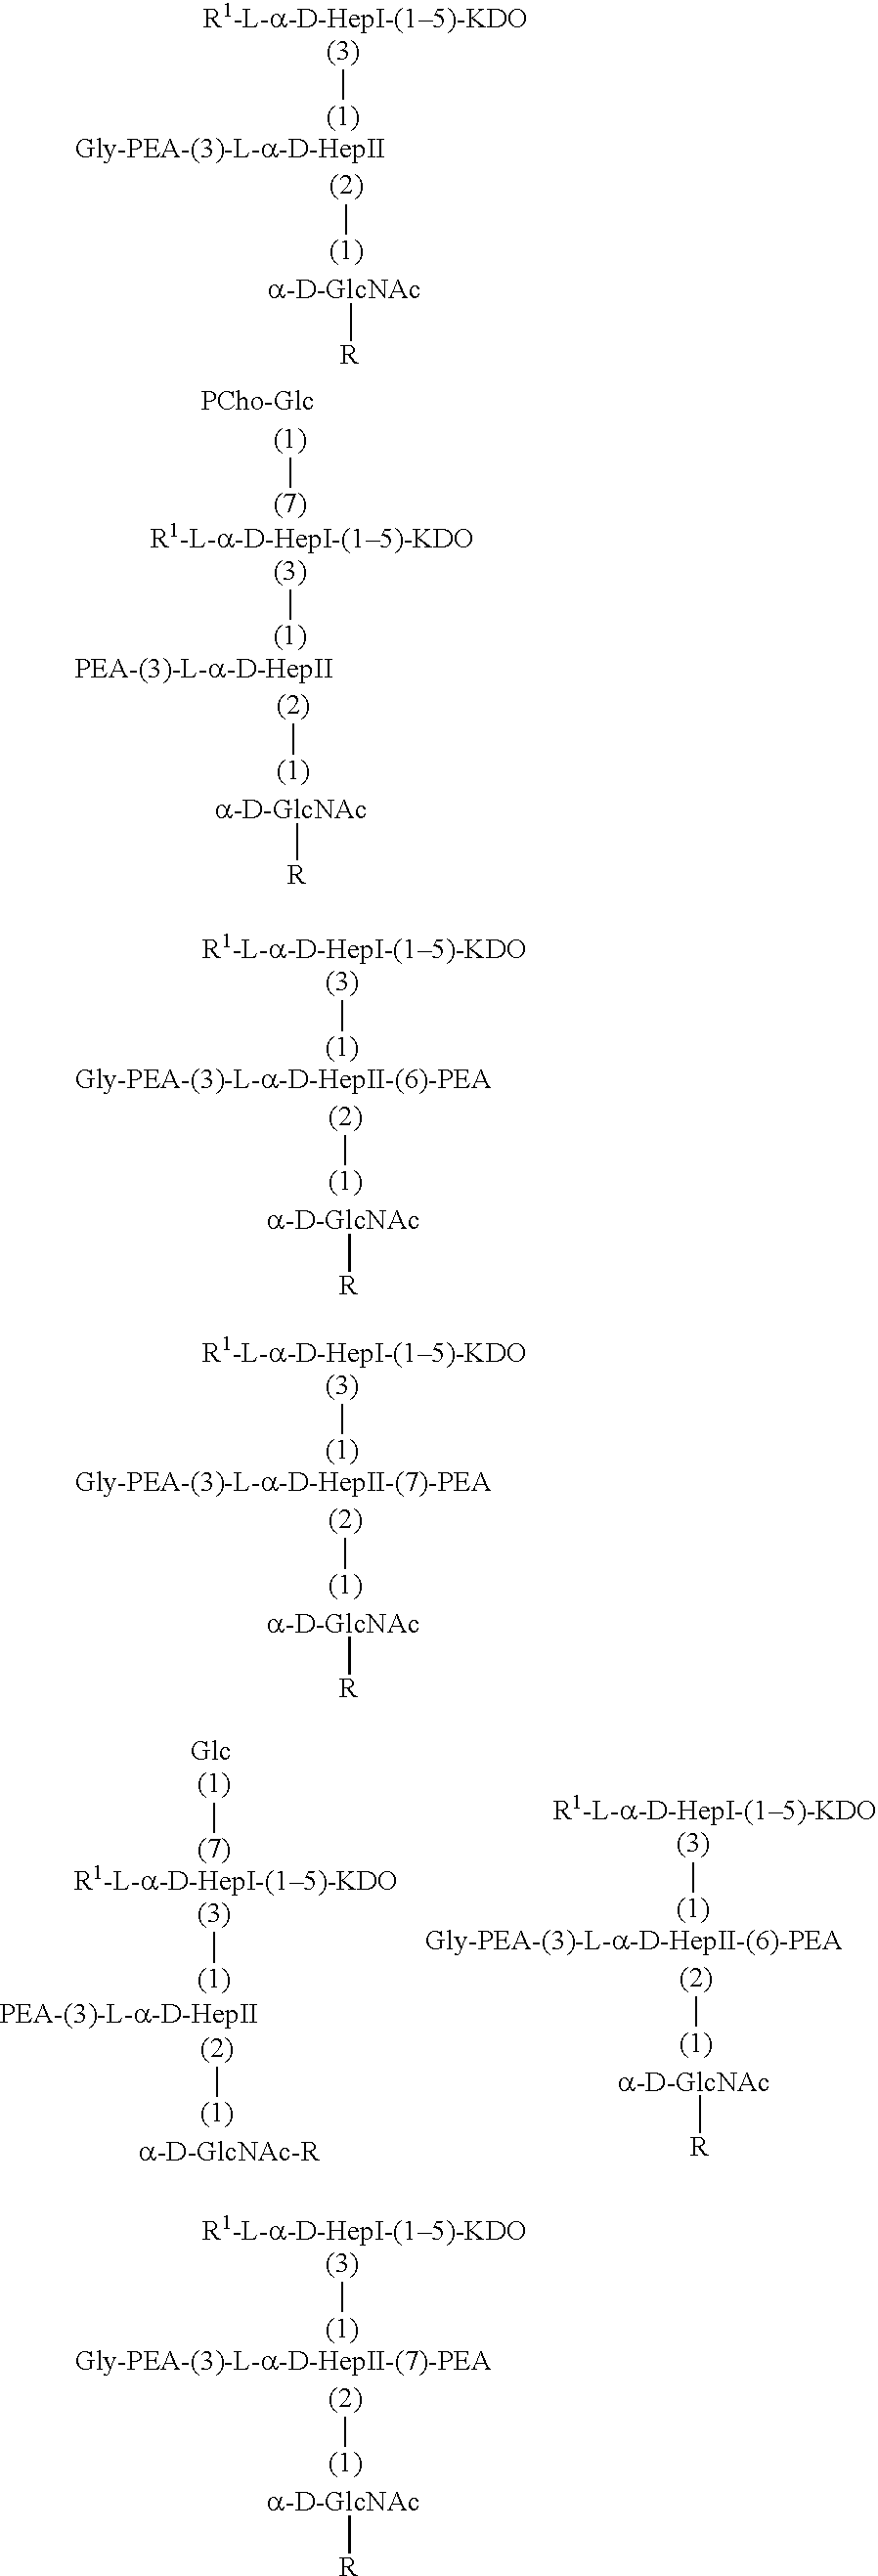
[(1)][(3)].[(1)][(2)].[R][a-D-GlcNAc].[(1)][(3)].[(1)][(2)].[R][a-D-GlcNAc].[(1)][(3)].[(1)][(2)].[R][a-D-GlcNAc].[(7)][(1)].[(1)][(3)].[(1)][(2)].[R][a-D-GlcNAc].[(1)][(3)].[(1)][(2)].[a-D-GlcNAc-R].[(1)][(3)].[(1)][(2)].[R][a-D-GlcNAc].[(7)][(1)].[(1)][(3)].[(1)][(2)].[R][a-D-GlcNAc]
